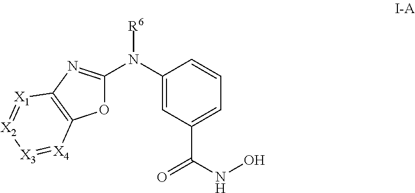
O1C(N(C2=CC(C(NO)=O)=CC=C2)[R6])=NC2=C1[X4]=[X3][X2]=[X1]2
